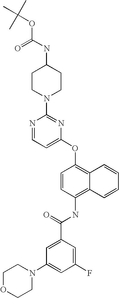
N1=CC=C(OC2=C3C(=C(NC(C4=CC(N5CCOCC5)=CC(F)=C4)=O)C=C2)C=CC=C3)N=C1N1CCC(NC(OC(C)(C)C)=O)CC1
